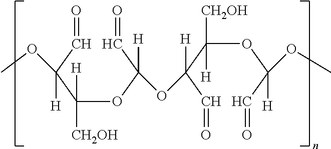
C(OC(C=O)([H])OC(C(OC(C=O)([H])OC)([H])[CH2OH])(C=O)[H])(C(C=O)([H])OC)([H])[CH2OH]
